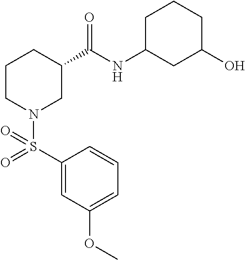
C1(S(=O)(N2CC(C(NC3CC(O)CCC3)=O)CCC2)=O)=CC(OC)=CC=C1
